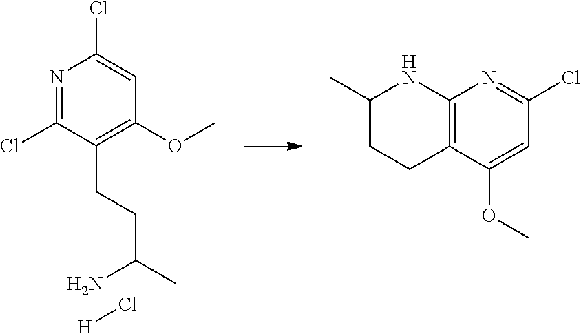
C1=C(Cl)N=C(Cl)C(CCC(C)N)=C1OC.[H]Cl.C12=C(C(OC)=CC(Cl)=N1)CCC(C)N2
